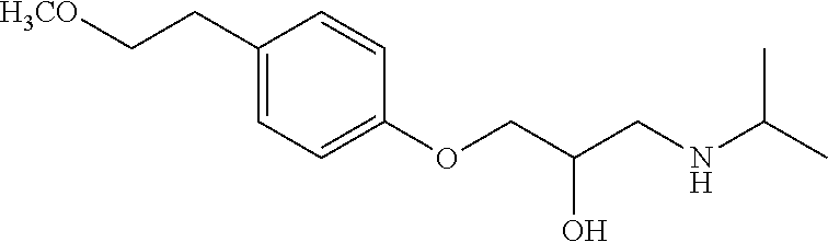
C1(CC[H3CO])=CC=C(OCC(CNC(C)C)O)C=C1
